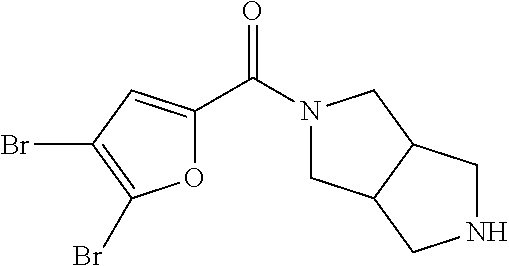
O1C(C(N2CC3C(C2)CNC3)=O)=CC(Br)=C1Br
